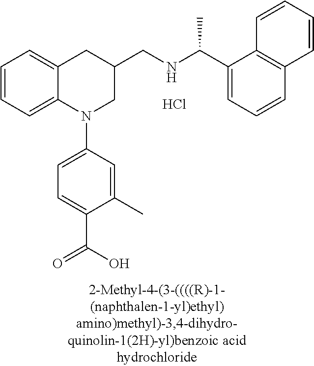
C1=CC=C2C(=C1)CC(CNC(C1=CC=CC3=C1C=CC=C3)C)CN2C1=CC=C(C(=O)O)C(C)=C1.Cl
